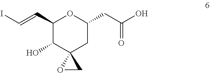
C1(C=CI)C(O)C2(CC(CC(O)=O)O1)OC2
